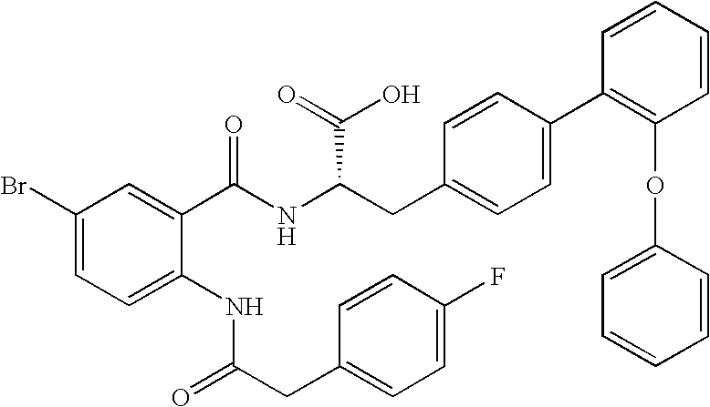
C1(Br)=CC=C(NC(CC2=CC=C(F)C=C2)=O)C(C(NC(CC2=CC=C(C3=C(OC4=CC=CC=C4)C=CC=C3)C=C2)C(=O)O)=O)=C1
